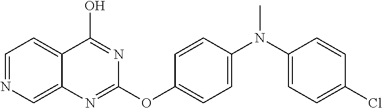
C1=NC=C2C(=C1)C(O)=NC(OC1=CC=C(N(C)C3=CC=C(Cl)C=C3)C=C1)=N2
